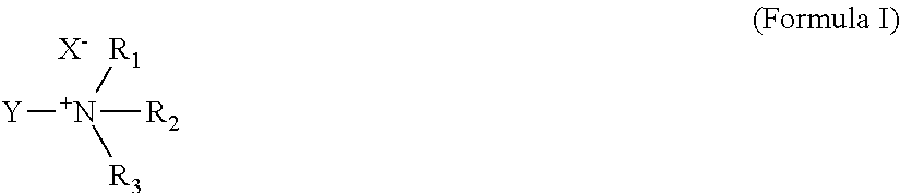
[Y][N+]([R1])([R3])[R2].[X-]
